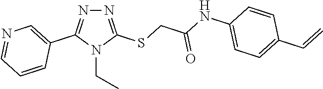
N1=C(SCC(NC2=CC=C(C=C)C=C2)=O)N(CC)C(C2=CN=CC=C2)=N1
